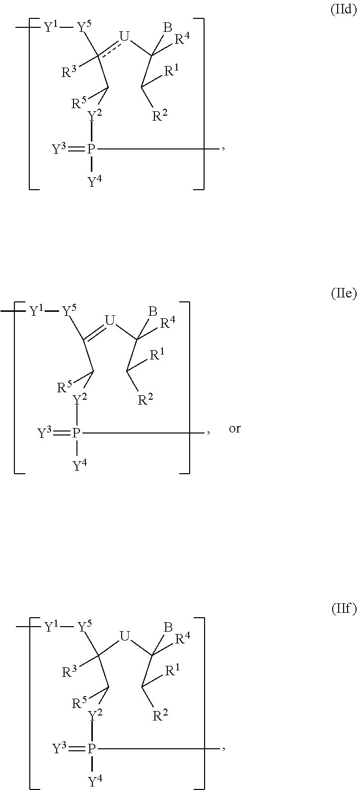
C(c([U]C(C([R2])[R1])([R4])B)([R3])[Y5][Y1]C)([Y2]P([Y4])(=[Y3])C)[R5].C(C(=[U]C(C([R2])[R1])([R4])B)[Y5][Y1]C)([Y2]P([Y4])(=[Y3])C)[R5].C(C([U]C(C([R2])[R1])([R4])B)([R3])[Y5][Y1]C)([Y2]P([Y4])(=[Y3])C)[R5]
